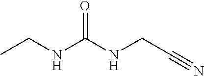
CCNC(NCC#N)=O
